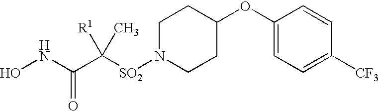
C1(OC2CCN([SO2]C(C(NO)=O)([R1])C)CC2)=CC=C([CF3])C=C1
